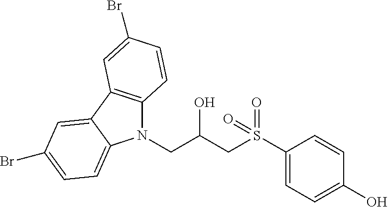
N1(CC(CS(=O)(=O)C2=CC=C(O)C=C2)O)C2=C(C3=CC(Br)=CC=C13)C=C(Br)C=C2
